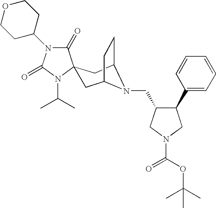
C1(=O)N(C2CCOCC2)C(=O)N(C(C)C)C12CC1CCC(C2)N1CC1C(C2=CC=CC=C2)CN(C(OC(C)(C)C)=O)C1
